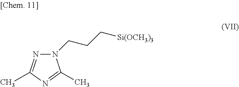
N1(CCC[Si(OCH3)3])N=C(C)N=C1C
